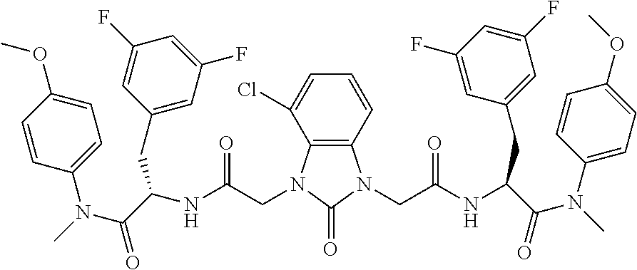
C12=C(C=CC=C1Cl)N(CC(NC(C(N(C)C1=CC=C(OC)C=C1)=O)CC1=CC(F)=CC(F)=C1)=O)C(=O)N2CC(NC(C(N(C)C1=CC=C(OC)C=C1)=O)CC1=CC(F)=CC(F)=C1)=O
